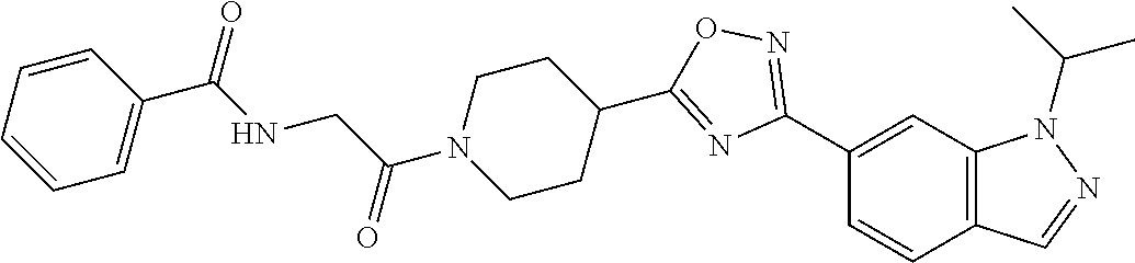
C1(C2=NOC(C3CCN(C(CNC(C4=CC=CC=C4)=O)=O)CC3)=N2)=CC2=C(C=C1)C=NN2C(C)C
